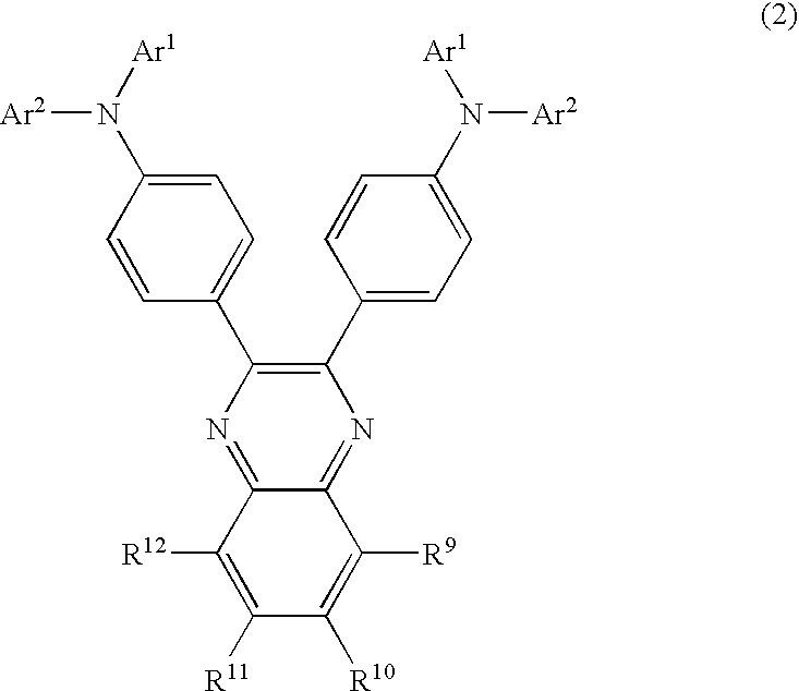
N1=C2C(=NC(C3=CC=C(N([Ar2])[Ar1])C=C3)=C1C1=CC=C(N([Ar2])[Ar1])C=C1)C([R9])=C([R10])C([R11])=C2[R12]
